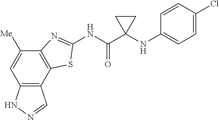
C12=C(C3=C(C([Me])=C1)N=C(NC(C1(NC4=CC=C(Cl)C=C4)CC1)=O)S3)C=NN2
